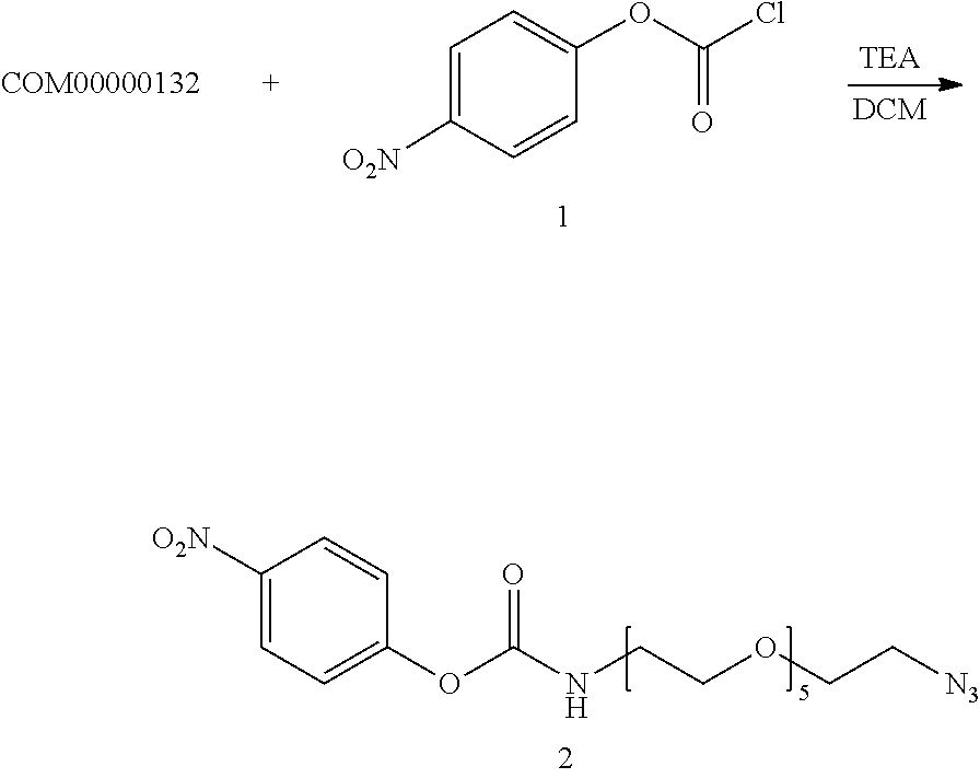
C1=C([O2N])C=CC(OC(=O)Cl)=C1.C1=CC(OC(=O)NCCOCC[N3])=CC=C1[O2N]
